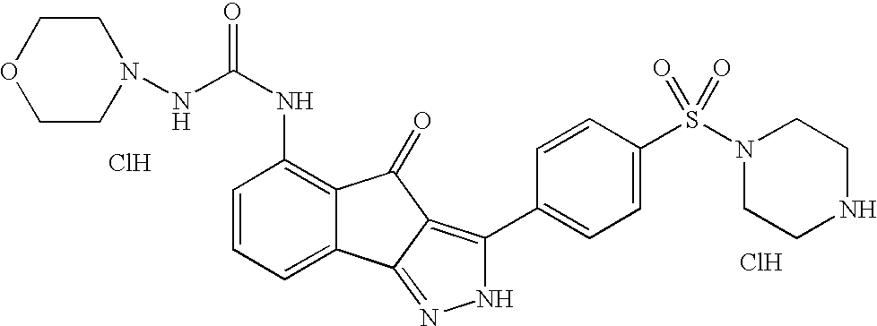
Cl.Cl.N(C(NC1=C2C(=CC=C1)C1=NNC(C3=CC=C(S(N4CCNCC4)(=O)=O)C=C3)=C1C2=O)=O)N1CCOCC1
